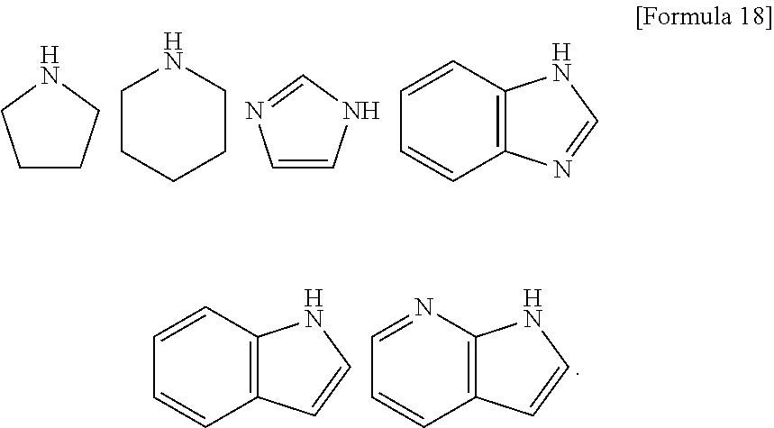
C1CCNC1.C1CCCCN1.C1=CNC=N1.C1=CC2=C(C=C1)N=CN2.C1=CC2=C(C=C1)C=CN2.C1=NC2=C(C=C1)C=CN2
